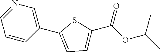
C1(C2=CC=C(C(OC(C)C)=O)S2)=CN=CC=C1
